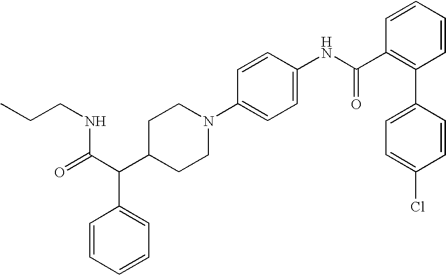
C(CNC(C(C1CCN(C2=CC=C(NC(C3=C(C4=CC=C(Cl)C=C4)C=CC=C3)=O)C=C2)CC1)C1=CC=CC=C1)=O)C
